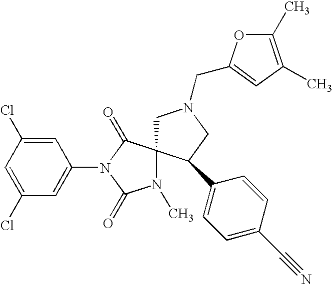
C1(Cl)=CC(Cl)=CC(N2C(=O)N(C)C3(C2=O)CN(CC2=CC(C)=C(C)O2)CC3C2=CC=C(C#N)C=C2)=C1
